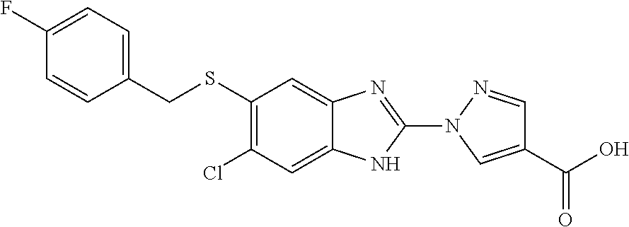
C1(SCC2=CC=C(F)C=C2)=C(Cl)C=C2C(=C1)N=C(N1C=C(C(=O)O)C=N1)N2
